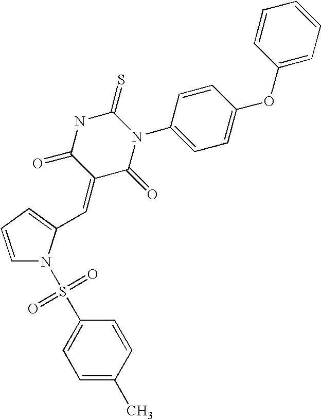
C1=CC=C(C=C2C(=O)N(C3=CC=C(OC4=CC=CC=C4)C=C3)C(=S)NC2=O)N1S(=O)(=O)C1=CC=C(C)C=C1
